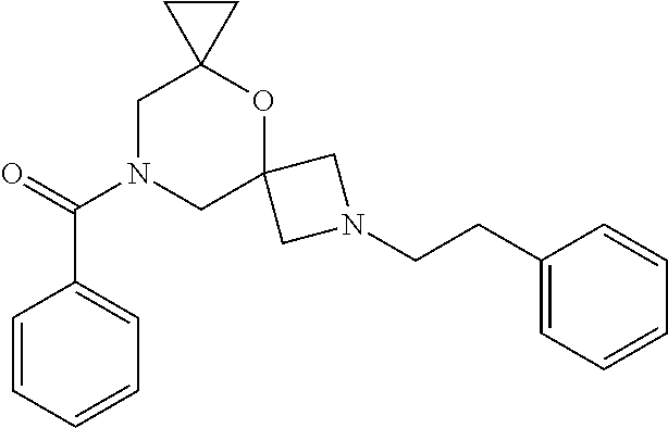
O=C(N1CC2(OC3(C1)CC3)CN(CCC1=CC=CC=C1)C2)C1=CC=CC=C1
